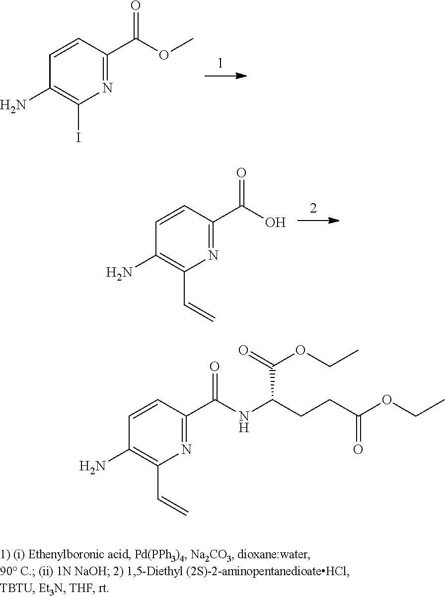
C1=CC(C(OC)=O)=NC(I)=C1N.C1=CC(C(O)=O)=NC(C=C)=C1N.C1=CC(C(NC(CCC(OCC)=O)C(=O)OCC)=O)=NC(C=C)=C1N
